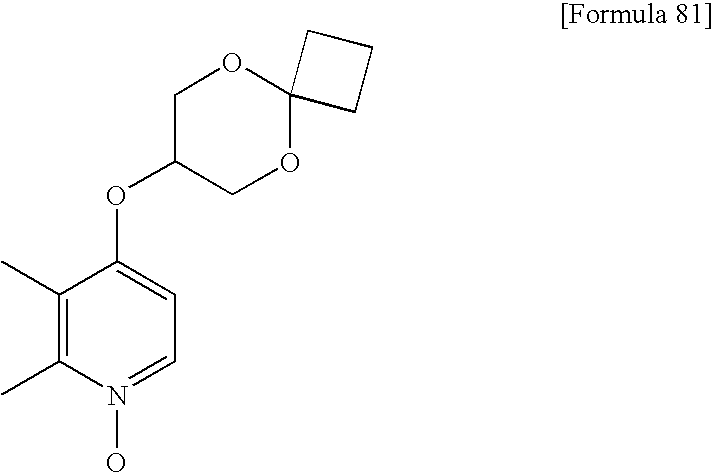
C1(C)=C(C)N(O)=CC=C1OC1COC2(OC1)CCC2
